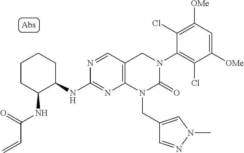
C1(NC2C(NC(=O)C=C)CCCC2)=NC2=C(C=N1)CN(C1=C(Cl)C([OMe])=CC([OMe])=C1Cl)C(=O)N2CC1=CN(C)N=C1
